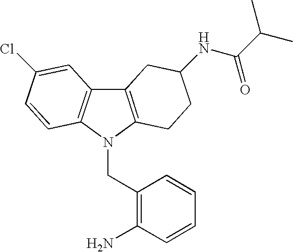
C12=C(N(CC3=C(N)C=CC=C3)C3=C1C=C(Cl)C=C3)CCC(NC(C(C)C)=O)C2
